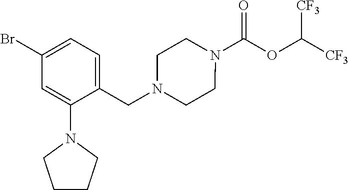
N1(C(OC([CF3])[CF3])=O)CCN(CC2=CC=C(Br)C=C2N2CCCC2)CC1
